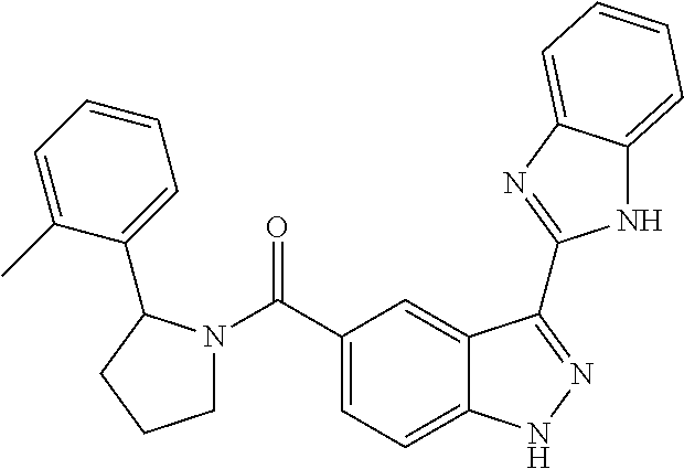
C1(C(=O)N2CCCC2C2=CC=CC=C2C)=CC=C2C(=C1)C(C1=NC3=CC=CC=C3N1)=NN2
